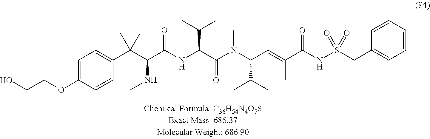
C(COC1=CC=C(C(C(C(NC(C(N(C(C=C(C(NS(CC2=CC=CC=C2)(=O)=O)=O)C)C(C)C)C)=O)C(C)(C)C)=O)NC)(C)C)C=C1)O
